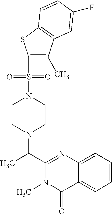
C1CN(C(C2=NC3=CC=CC=C3C(=O)N2C)C)CCN1S(C1=C(C)C2=C(S1)C=CC(F)=C2)(=O)=O
